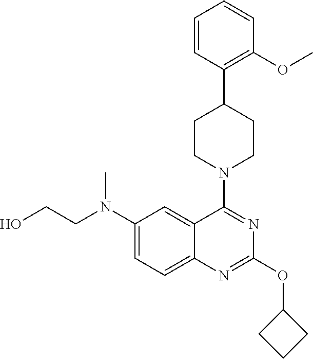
C1(N(CCO)C)=CC=C2C(=C1)C(N1CCC(C3=C(OC)C=CC=C3)CC1)=NC(OC1CCC1)=N2
